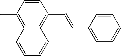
C1(C)=C2C(=C(C=CC3=CC=CC=C3)C=C1)C=CC=C2
